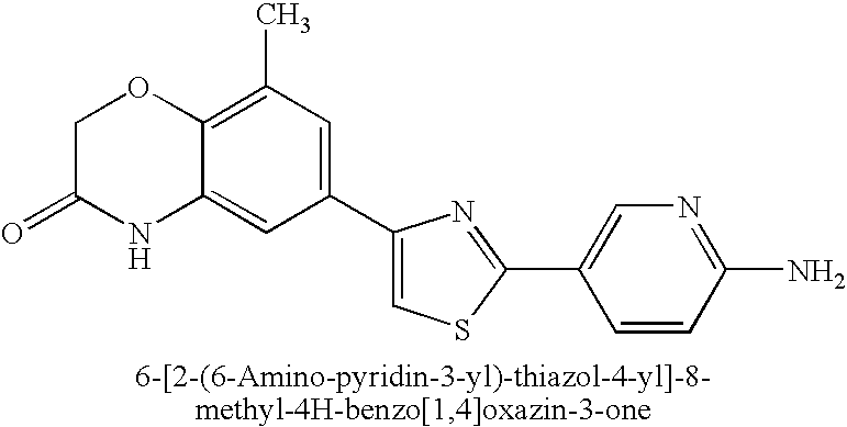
C1C(=O)NC2=CC(C3=CSC(C4=CN=C(N)C=C4)=N3)=CC(C)=C2O1
